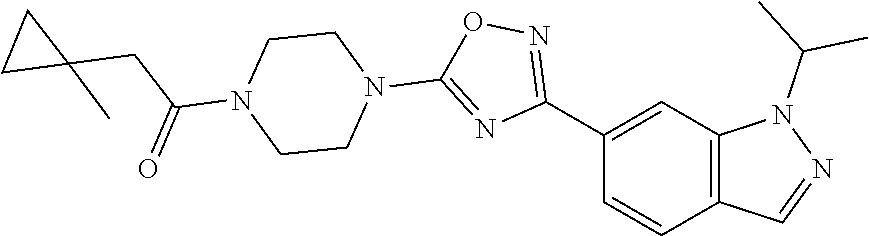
C12=C(C=CC(C3=NOC(N4CCN(C(CC5(C)CC5)=O)CC4)=N3)=C1)C=NN2C(C)C
